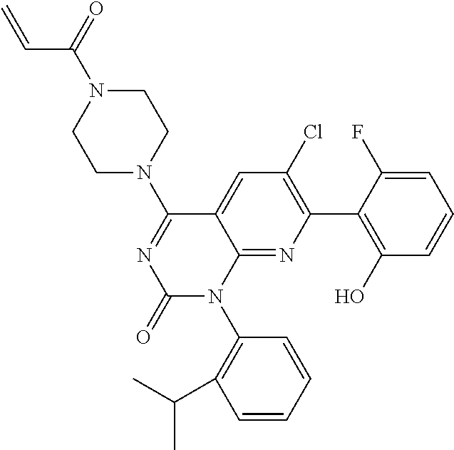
C12=NC(C3=C(O)C=CC=C3F)=C(Cl)C=C1C(N1CCN(C(C=C)=O)CC1)=NC(=O)N2C1=C(C(C)C)C=CC=C1
